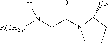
C1CCC([CN])N1C(CN([R(CH2)n])[H])=O
